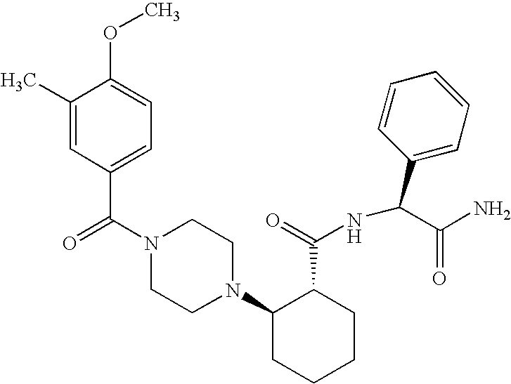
C(N1CCN(C2CCCCC2C(=O)NC(C2=CC=CC=C2)C(N)=O)CC1)(=O)C1=CC=C(OC)C(C)=C1
